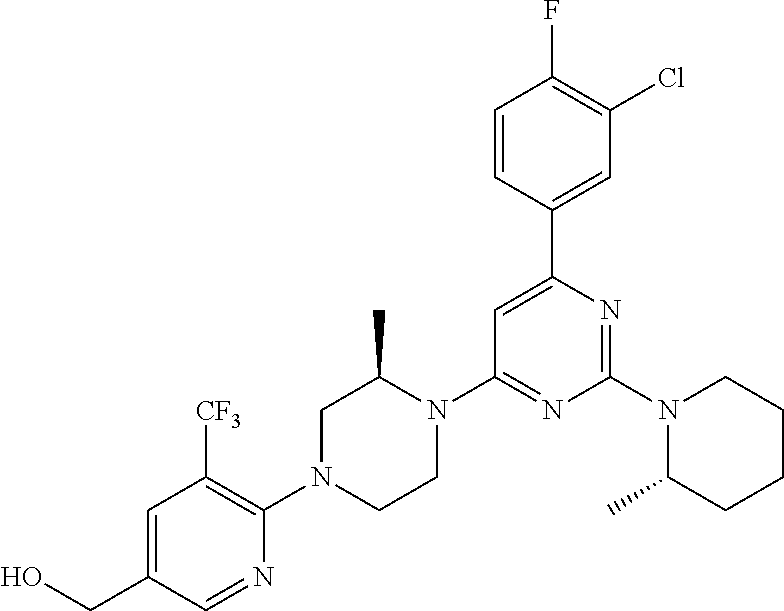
C1=C(CO)C=NC(N2CCN(C3=NC(N4C(C)CCCC4)=NC(C4=CC(Cl)=C(F)C=C4)=C3)C(C)C2)=C1[CF3]
